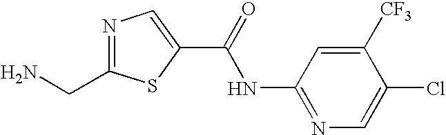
C1([CF3])=CC(NC(C2=CN=C(CN)S2)=O)=NC=C1Cl
